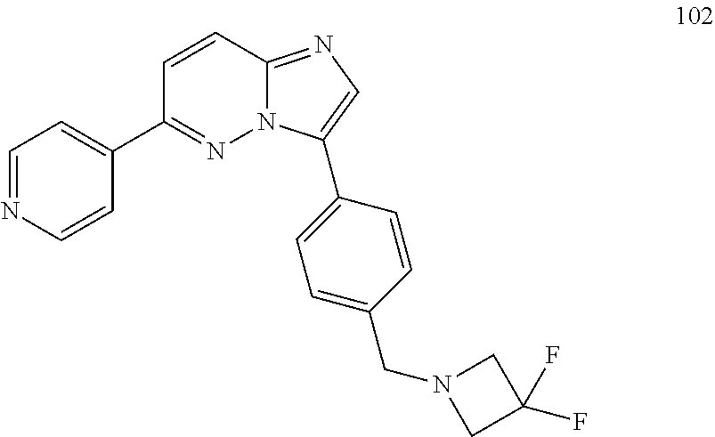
C1(C2=NN3C(=NC=C3C3=CC=C(CN4CC(F)(F)C4)C=C3)C=C2)=CC=NC=C1
